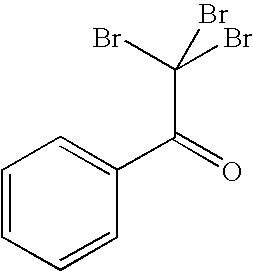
C1=CC=CC(C(=O)C(Br)(Br)Br)=C1
